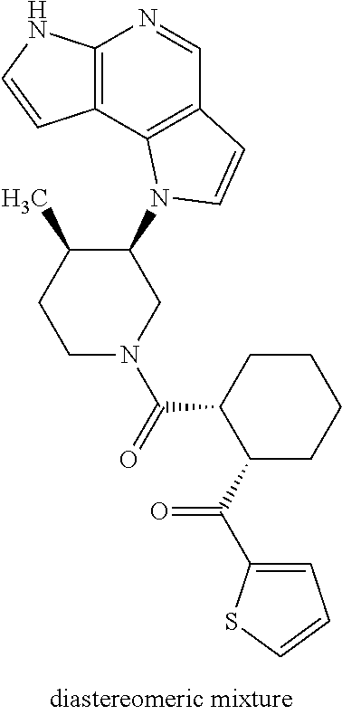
C12=C(C3=C(C=N1)C=CN3C1C(C)CCN(C(=O)C3C(C(=O)C4=CC=CS4)CCCC3)C1)C=CN2
